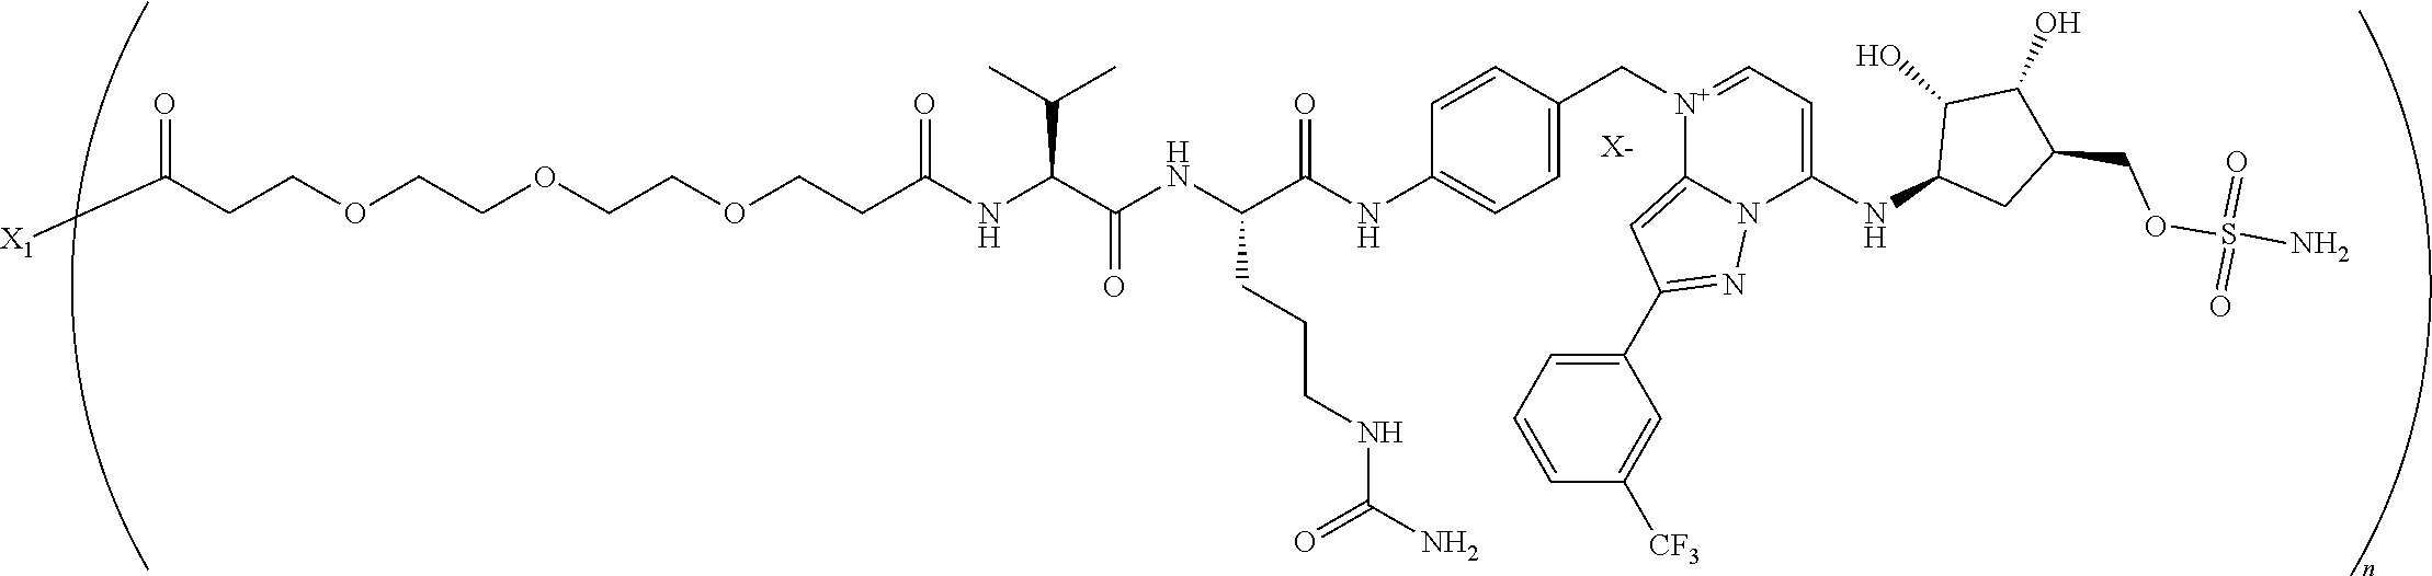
[X-].C(COCCOCCOCCC(NC(C(NC(C(NC1=CC=C(C[N+]2=CC=C(NC3CC(COS(N)(=O)=O)C(O)C3O)N3C2=CC(C2=CC=CC([CF3])=C2)=N3)C=C1)=O)CCCNC(=O)N)=O)C(C)C)=O)C([X1])=O
